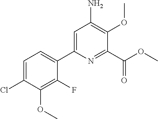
C1=C(Cl)C(OC)=C(F)C(C2=CC(N)=C(OC)C(C(OC)=O)=N2)=C1
